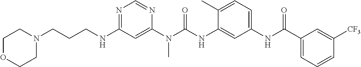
C(NC1=NC=NC(N(C(NC2=CC(NC(C3=CC=CC([CF3])=C3)=O)=CC=C2C)=O)C)=C1)CCN1CCOCC1
